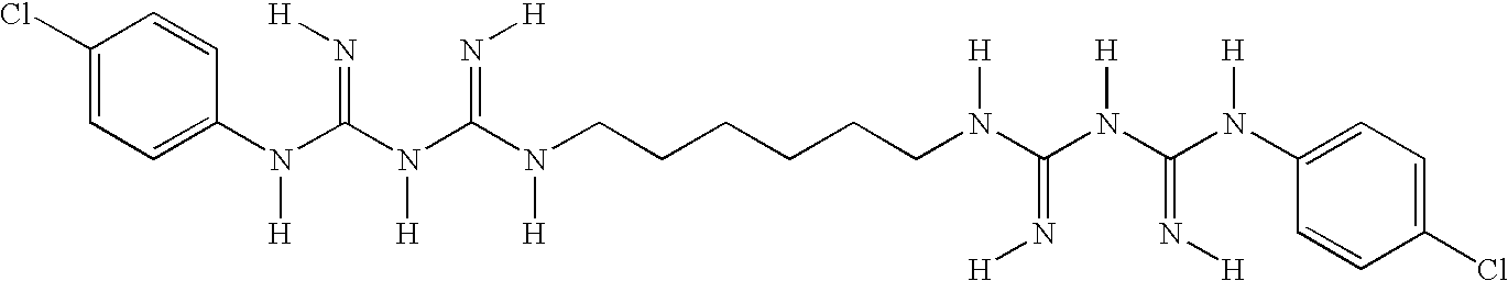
C1(Cl)=CC=C(N(C(N(C(N(CCCCCCN(C(N(C(N(C2=CC=C(Cl)C=C2)[H])=N[H])[H])=N[H])[H])[H])=N[H])[H])=N[H])[H])C=C1
